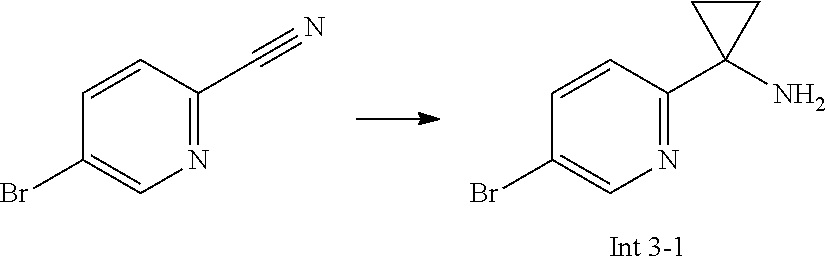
C1=CC(C2(N)CC2)=NC=C1Br.C1=CC(C#N)=NC=C1Br
